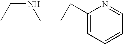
C(NCCCC1=CC=CC=N1)C
